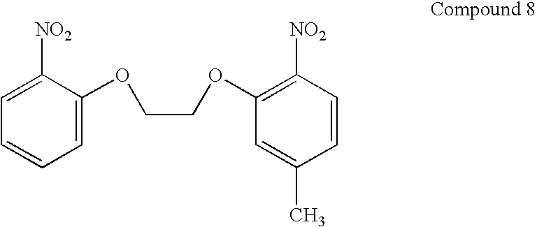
C1=CC=C(OCCOC2=C([NO2])C=CC(C)=C2)C([NO2])=C1
